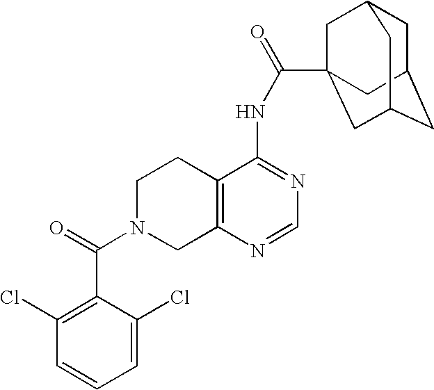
C1N(C(=O)C2=C(Cl)C=CC=C2Cl)CC2=C(C1)C(NC(=O)C13CC4CC(CC(C1)C4)C3)=NC=N2
